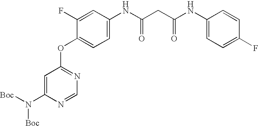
C1(F)=CC(NC(=O)CC(=O)NC2=CC=C(F)C=C2)=CC=C1OC1=NC=NC(N([Boc])[Boc])=C1
